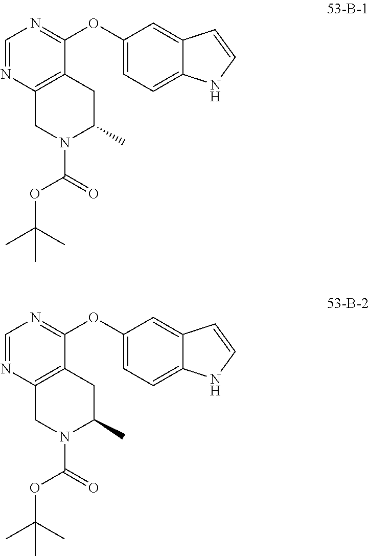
C1=NC2=C(C(OC3=CC=C4C(=C3)C=CN4)=N1)CC(C)N(C(OC(C)(C)C)=O)C2.C1=NC2=C(C(OC3=CC=C4C(=C3)C=CN4)=N1)CC(C)N(C(OC(C)(C)C)=O)C2
